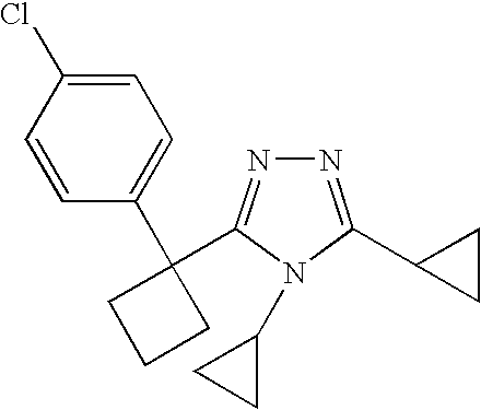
C1=C(Cl)C=CC(C2(C3=NN=C(C4CC4)N3C3CC3)CCC2)=C1
